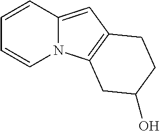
N12C(=CC3=C1CC(O)CC3)C=CC=C2
